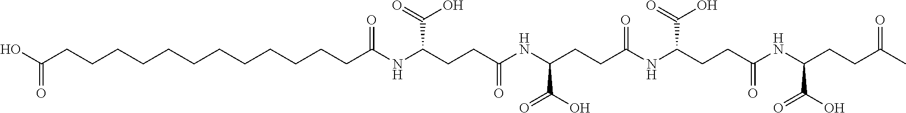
OC(CCCCCCCCCCCCC(NC(CCC(NC(CCC(NC(CCC(=O)NC(CCC(C)=O)C(O)=O)C(=O)O)=O)C(O)=O)=O)C(=O)O)=O)=O
